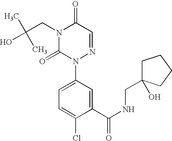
C(N1C(=O)N(C2=CC=C(Cl)C(C(NCC3(O)CCCC3)=O)=C2)N=CC1=O)C(C)(C)O
